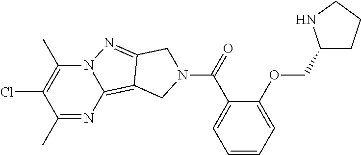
C1(C)=NC2=C3C(=NN2C(C)=C1Cl)CN(C(C1=CC=CC=C1OCC1CCCN1)=O)C3
